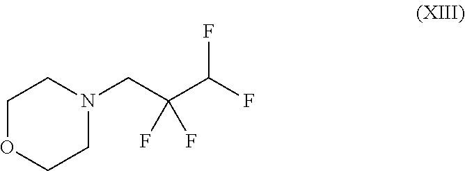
N1(CC(C(F)F)(F)F)CCOCC1
